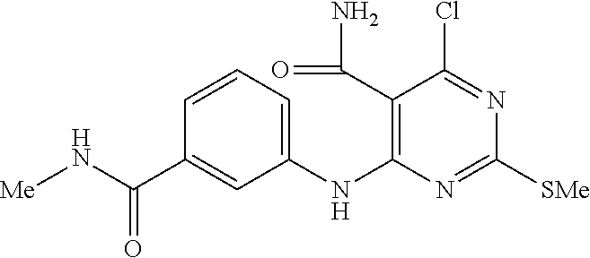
C1=CC=C(NC2=C(C(=O)N)C(Cl)=NC([SMe])=N2)C=C1C(N[Me])=O
